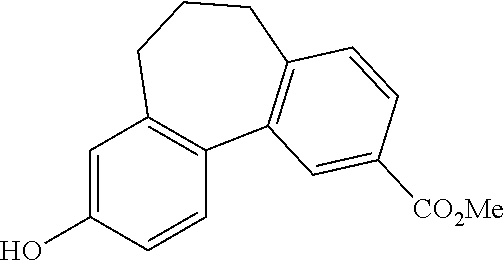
C1=C(O)C=CC2=C1CCCC1=C2C=C([CO2Me])C=C1
